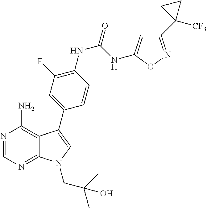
N1=CN=C2C(=C1N)C(C1=CC(F)=C(NC(NC3=CC(C4([CF3])CC4)=NO3)=O)C=C1)=CN2CC(C)(C)O
